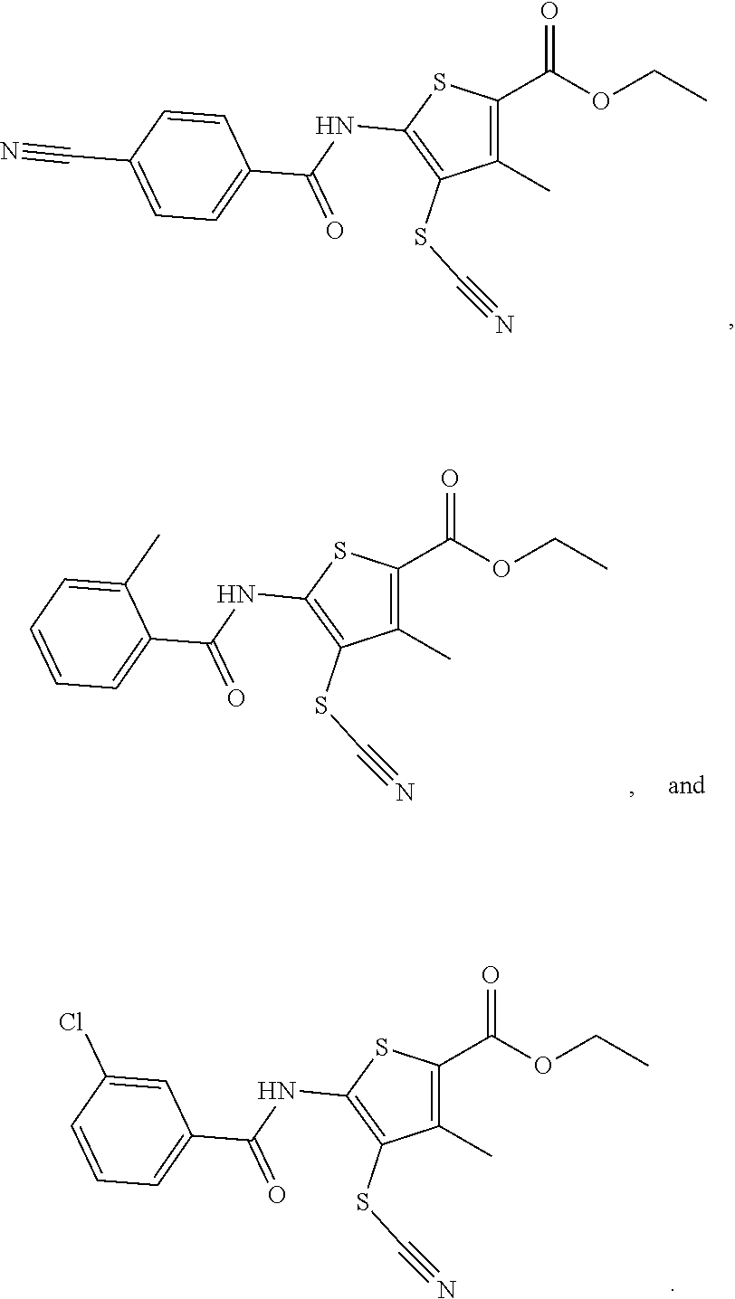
C1(C(OCC)=O)=C(C)C(SC#N)=C(NC(C2=CC=C(C#N)C=C2)=O)S1.C1(C(OCC)=O)=C(C)C(SC#N)=C(NC(C2=CC=CC(Cl)=C2)=O)S1.C1(C(OCC)=O)=C(C)C(SC#N)=C(NC(C2=CC=CC=C2C)=O)S1
